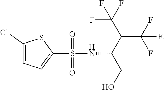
C1(Cl)=CC=C(S(=O)(=O)NC(CO)C(C(F)(F)F)C(F)(F)F)S1
